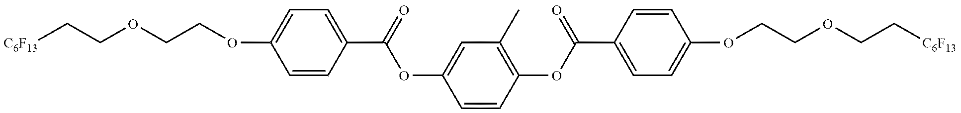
[C6F13]CCOCCOC1=CC=C(C(OC2=CC(C)=C(OC(C3=CC=C(OCCOCC[C6F13])C=C3)=O)C=C2)=O)C=C1
